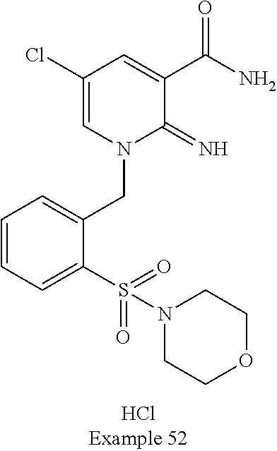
C1=CC=C(S(N2CCOCC2)(=O)=O)C(CN2C(=N)C(C(N)=O)=CC(Cl)=C2)=C1
